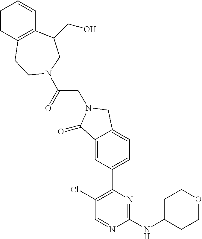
C1CC(NC2=NC(C3=CC=C4C(=C3)C(=O)N(CC(N3CC(CO)C5=C(CC3)C=CC=C5)=O)C4)=C(Cl)C=N2)CCO1
